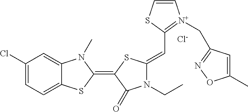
[Cl-].C1(Cl)=CC=C2C(=C1)N(C)C(=C1SC(=CC3=[N+](CC4=NOC(C)=C4)C=CS3)N(CC)C1=O)S2
